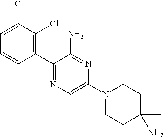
C1(C2=NC=C(N3CCC(C)(N)CC3)N=C2N)=C(Cl)C(Cl)=CC=C1
